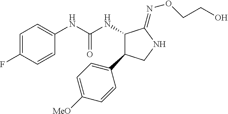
C1=C(F)C=CC(NC(NC2C(=NOCCO)NCC2C2=CC=C([OMe])C=C2)=O)=C1
